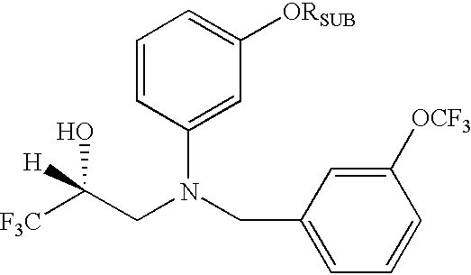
[F3C]C(CN(CC1=CC=CC([OCF3])=C1)C1=CC([ORSUB])=CC=C1)(O)[H]
